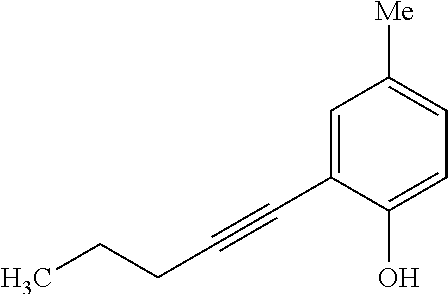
C1=C(C#CCCC)C(O)=CC=C1[Me]
